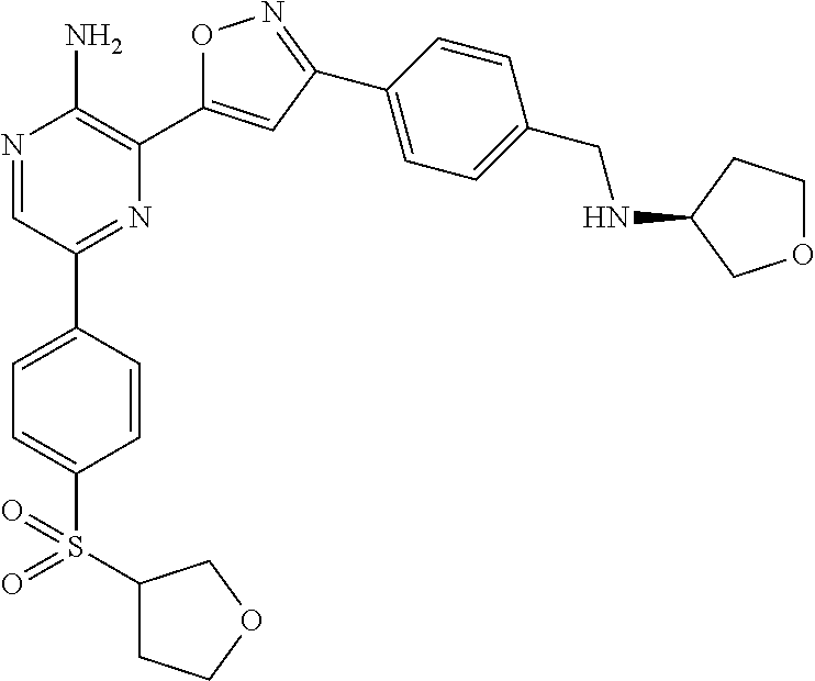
N1=CC(C2=CC=C(S(C3CCOC3)(=O)=O)C=C2)=NC(C2=CC(C3=CC=C(CNC4COCC4)C=C3)=NO2)=C1N
